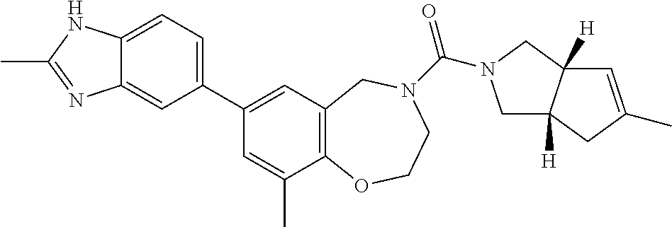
C12=CC=C(C3=CC4=C(C(C)=C3)OCCN(C(=O)N3CC5([H])C([H])(C3)C=C(C)C5)C4)C=C1N=C(C)N2
